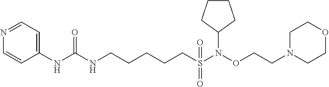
C1(NC(NCCCCCS(N(OCCN2CCOCC2)C2CCCC2)(=O)=O)=O)=CC=NC=C1
